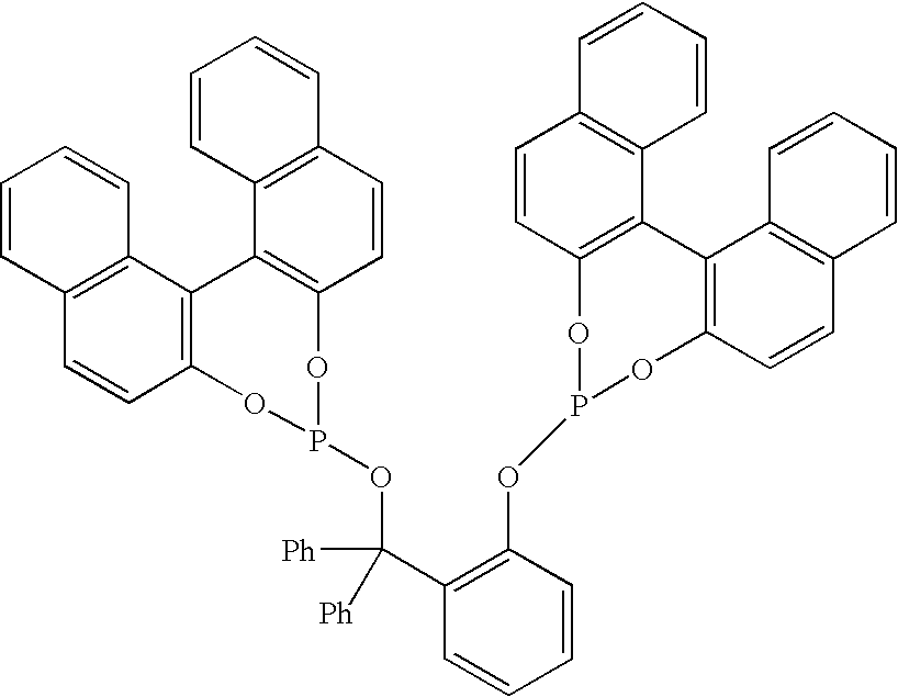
C12=C(C=CC3=C1C1=C(C=CC4=C1C=CC=C4)OP(OC(C1=C(OP4OC5=C(C6=C(C=C5)C=CC=C6)C5=C(O4)C=CC4=C5C=CC=C4)C=CC=C1)([Ph])[Ph])O3)C=CC=C2
